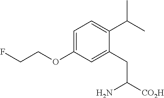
C1=C(OCCF)C=C(CC([CO2H])N)C(C(C)C)=C1
